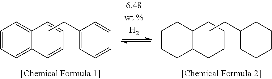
C1=CC=C2C(=C1)C=CC=C2.CC(C1=CC=CC=C1)C.C1CCC2C(C1)CCCC2.CC(C1CCCCC1)C
